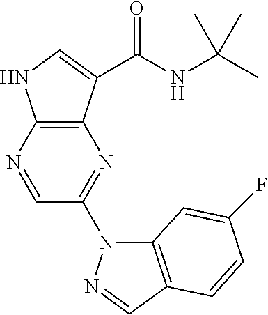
C12=C(N=CC(N3C4=C(C=N3)C=CC(F)=C4)=N1)NC=C2C(NC(C)(C)C)=O
